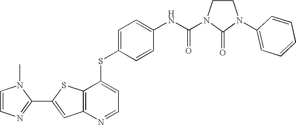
C12=C(SC(C3=NC=CN3C)=C1)C(SC1=CC=C(NC(=O)N3CCN(C4=CC=CC=C4)C3=O)C=C1)=CC=N2
